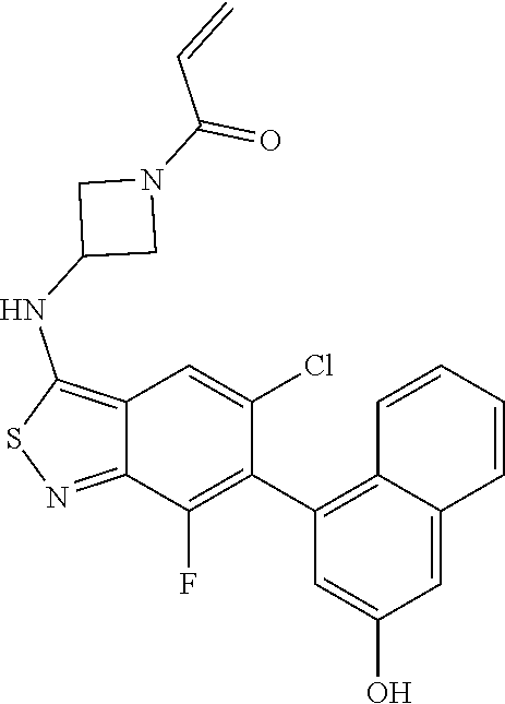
C12=C(NC3CN(C(=O)C=C)C3)SN=C1C(F)=C(C1=C3C=CC=CC3=CC(O)=C1)C(Cl)=C2
